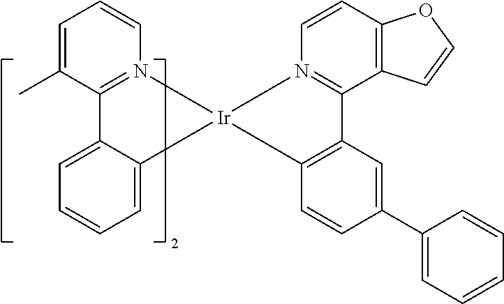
C1=C2C(=CC=C1)C[Ir]1(CN3=C2C(C)=CC=C3)CN2=C(C3=C(C=C2)OC=C3)C2=C(C=CC(C3=CC=CC=C3)=C2)C1
